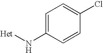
C1=C(N[Het])C=CC(Cl)=C1
